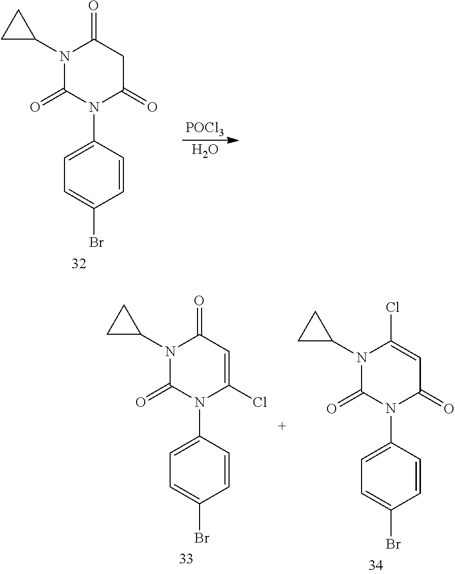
N1(C2CC2)C(=O)N(C2=CC=C(Br)C=C2)C(=O)CC1=O.[POCl3].O.N1(C2CC2)C(=O)N(C2=CC=C(Br)C=C2)C(Cl)=CC1=O.N1(C2CC2)C(=O)N(C2=CC=C(Br)C=C2)C(=O)C=C1Cl
